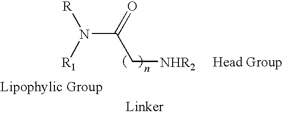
N(C(=O)C[NHR2])([R1])[R]
